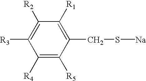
C1([R4])=C([R5])C(CS[Na])=C([R1])C([R2])=C1[R3]
